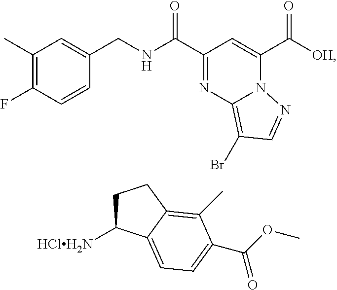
C1(C)=C(F)C=CC(CNC(C2=NC3=C(Br)C=NN3C(C([OH])=O)=C2)=O)=C1.C1C([HClH2N])C2=CC=C(C(OC)=O)C(C)=C2C1
